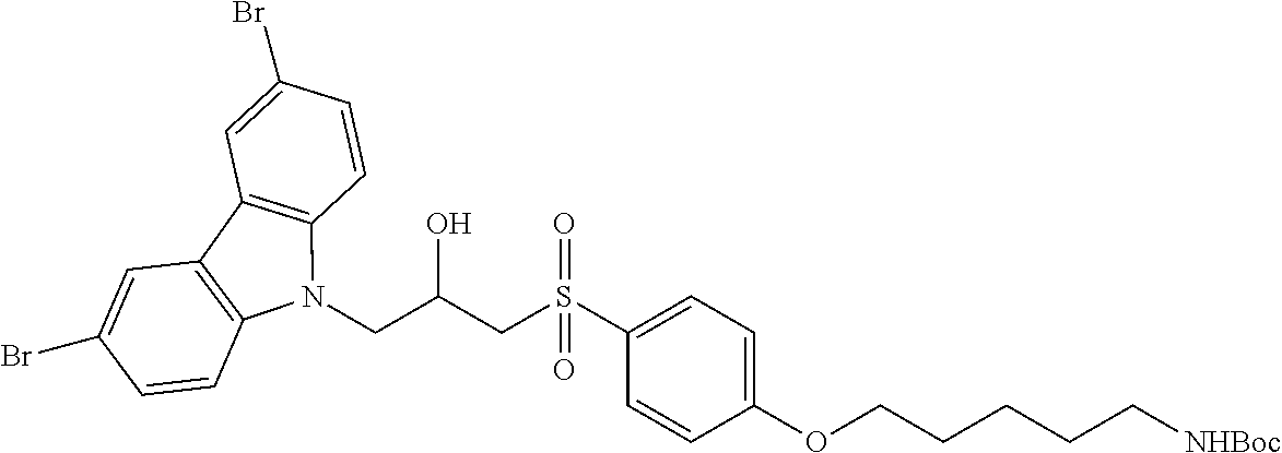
C12=C(C=CC(Br)=C1)N(CC(CS(C1=CC=C(OCCCCC[NHBoc])C=C1)(=O)=O)O)C1=C2C=C(Br)C=C1
